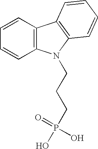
C12=C(C=CC=C1)C1=C(N2CCCP(O)(=O)O)C=CC=C1
